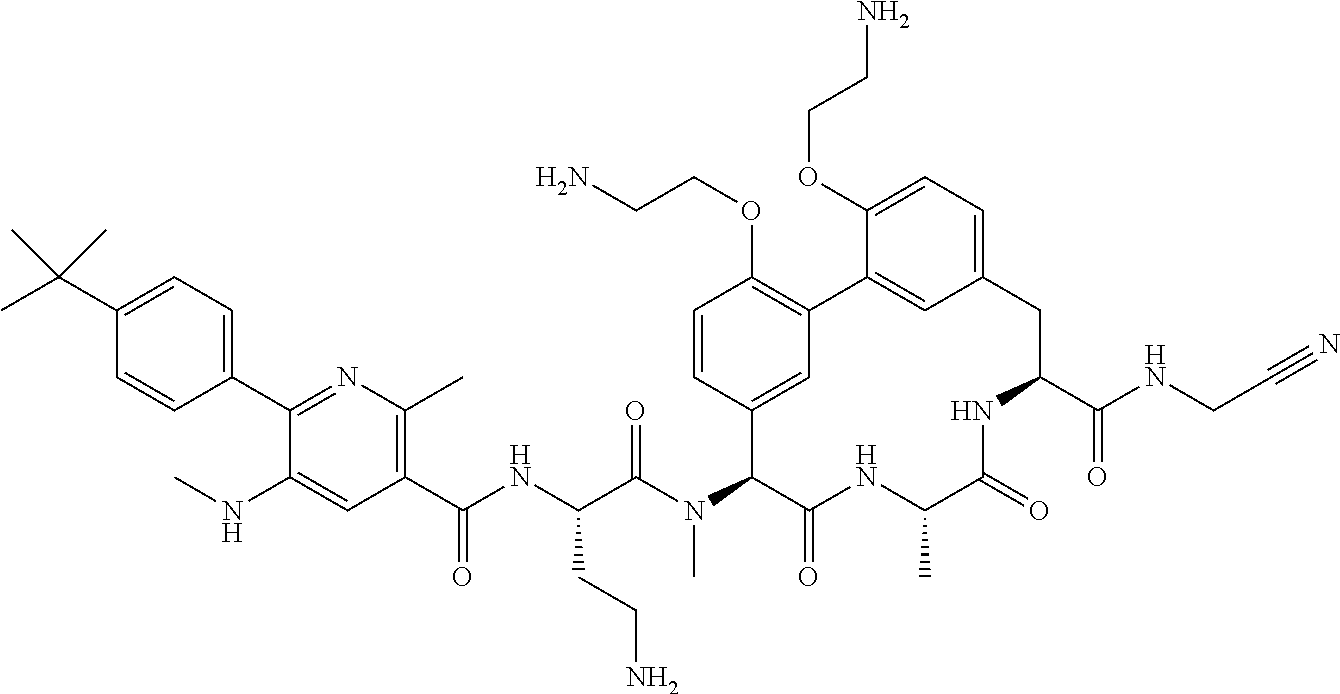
C1(C(NC(C(N(C2C(=O)NC(C)C(=O)NC(C(NCC#N)=O)CC3=CC=C(OCCN)C(=C3)C3=C(OCCN)C=CC2=C3)C)=O)CCN)=O)=C(C)N=C(C2=CC=C(C(C)(C)C)C=C2)C(NC)=C1
